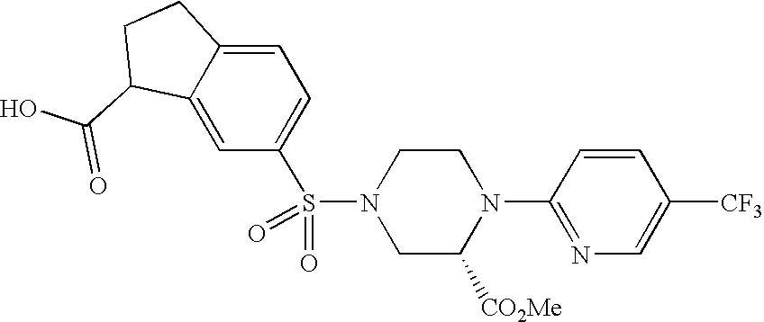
C1([CO2Me])N(C2=NC=C([CF3])C=C2)CCN(S(=O)(=O)C2=CC=C3C(=C2)C(C(=O)O)CC3)C1
